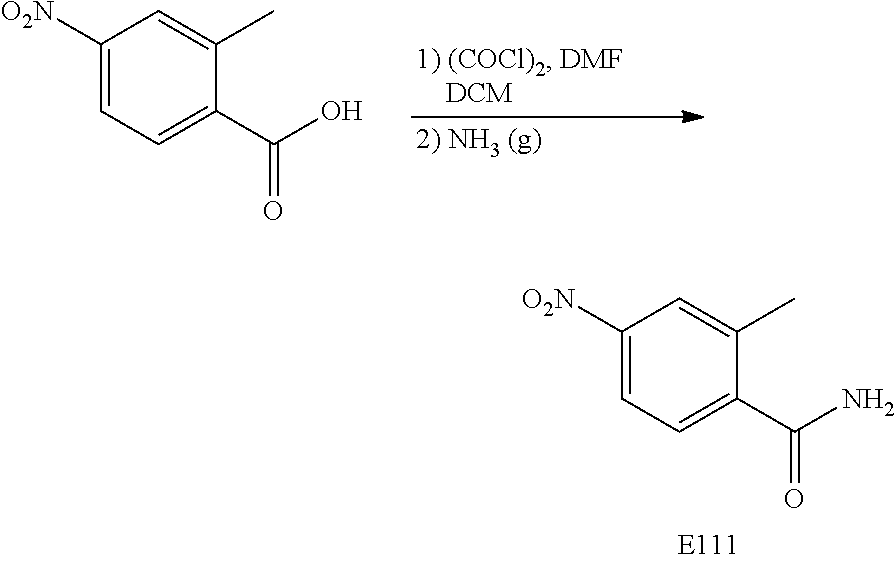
C1([O2N])=CC=C(C(O)=O)C(C)=C1.C1([O2N])=CC=C(C(N)=O)C(C)=C1
